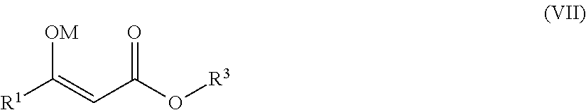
O=C(O[R3])C=C([R1])[OM]
